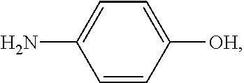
NC1=CC=C([OH])C=C1
